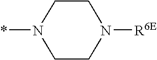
C1N(*)CCN([R6E])C1
